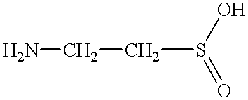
C(S(O)=O)CN
